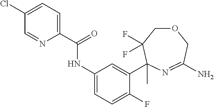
C1(C(NC2=CC=C(F)C(C3(C)C(F)(F)COCC(N)=N3)=C2)=O)=CC=C(Cl)C=N1
